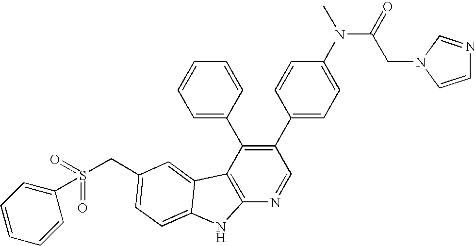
C(C1=CC=C2C(=C1)C1=C(N=CC(C3=CC=C(N(C)C(=O)CN4C=CN=C4)C=C3)=C1C1=CC=CC=C1)N2)S(C1=CC=CC=C1)(=O)=O
